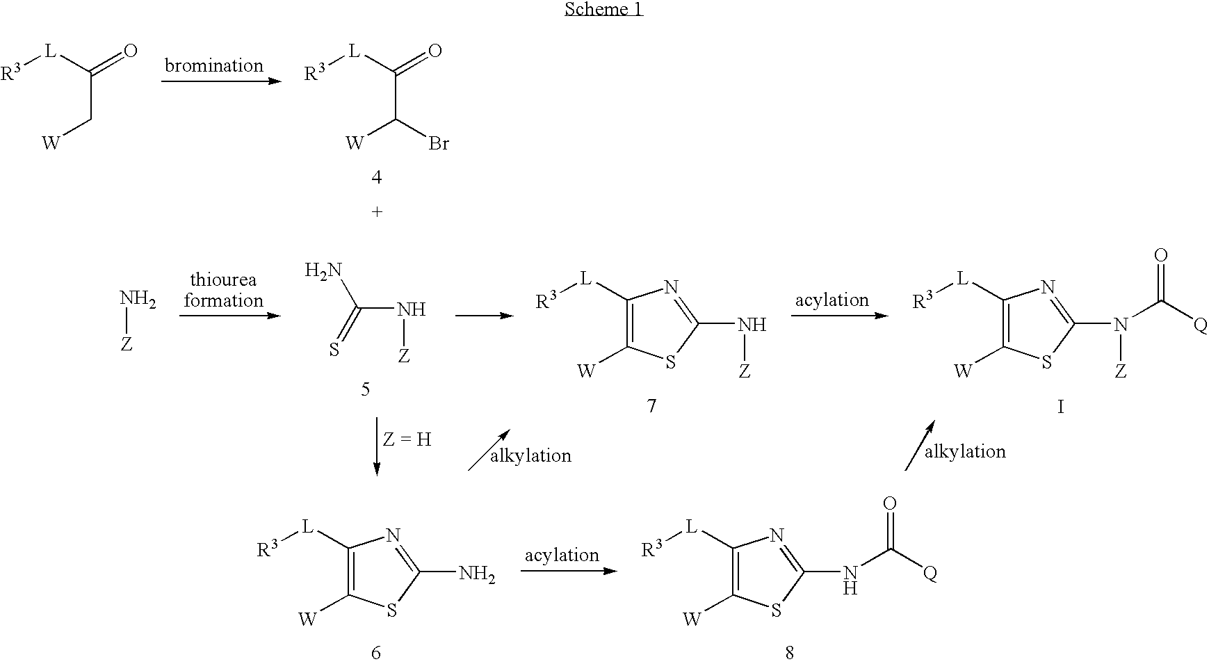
[R3][L]C(=O)C([W])Br.[R3][L]C(=O)C[W].C(N[Z])(N)=S.C1([L][R3])=C([W])SC(N[Z])=N1.C1([L][R3])=C([W])SC(N([Z])C([Q])=O)=N1.I.C1([L][R3])=C([W])SC(N)=N1.C1([L][R3])=C([W])SC(NC([Q])=O)=N1.N[Z]
